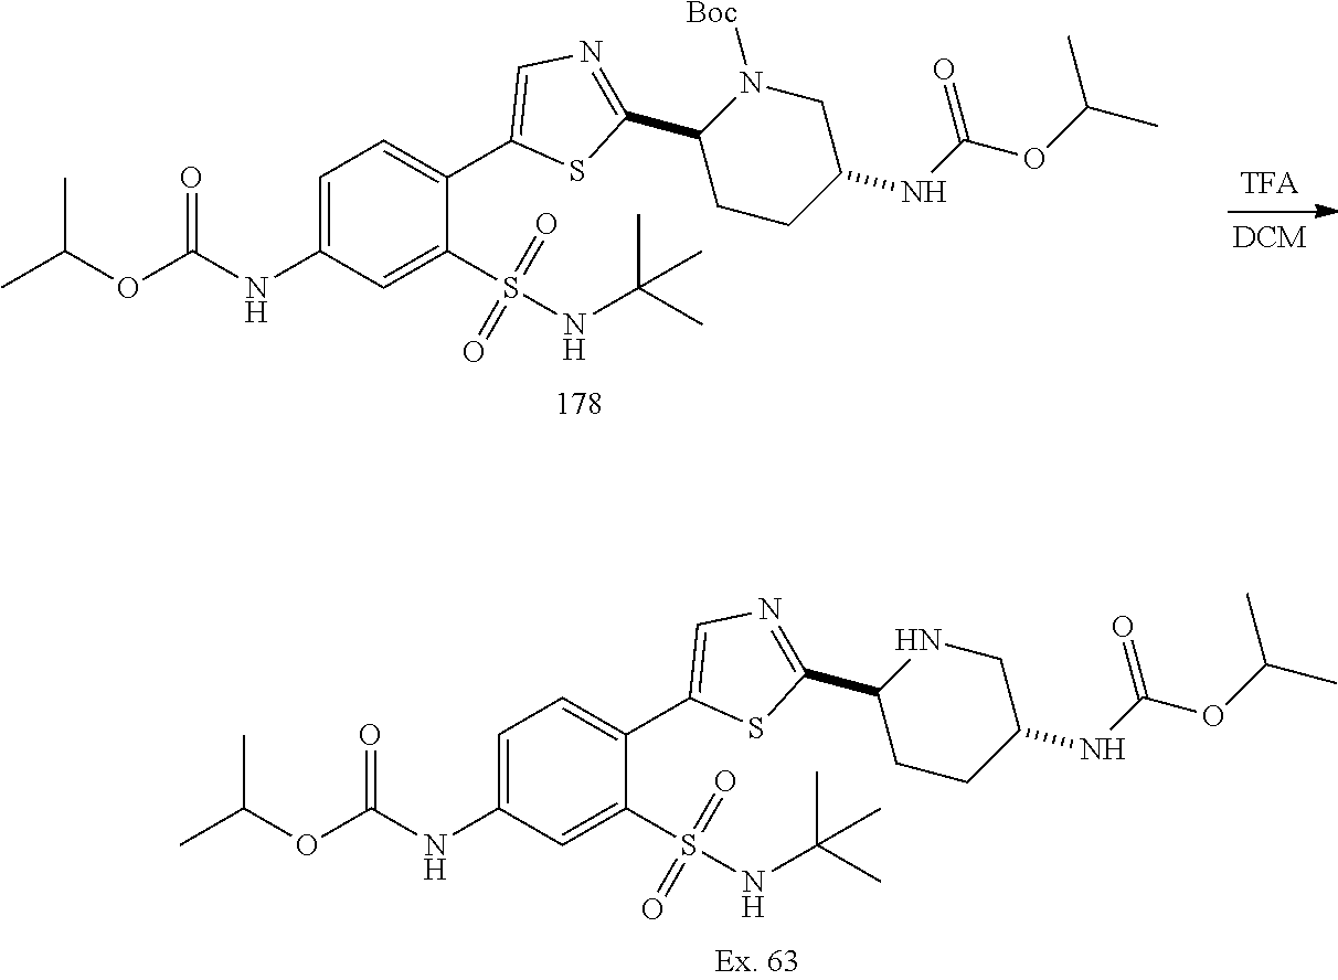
CC(OC(NC1=CC=C(C2=CN=C(C3CCC(NC(OC(C)C)=O)CN3[Boc])S2)C(S(NC(C)(C)C)(=O)=O)=C1)=O)C.CC(OC(NC1=CC=C(C2=CN=C(C3CCC(NC(OC(C)C)=O)CN3)S2)C(S(NC(C)(C)C)(=O)=O)=C1)=O)C
